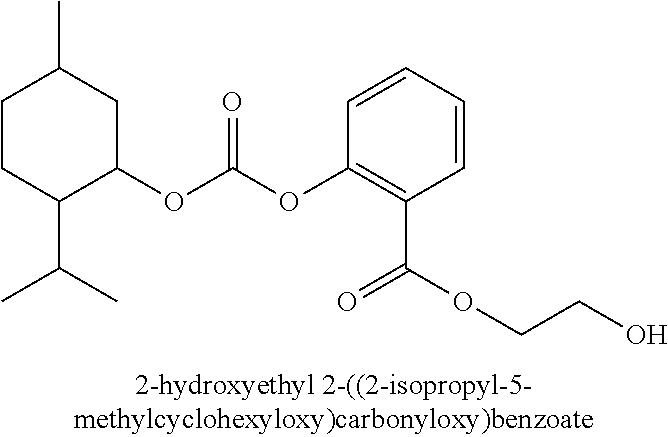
C1CC(C(C)C)C(OC(OC2=C(C(=O)OCCO)C=CC=C2)=O)CC1C
